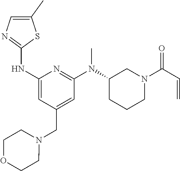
C1(NC2=NC=C(C)S2)=CC(CN2CCOCC2)=CC(N(C2CCCN(C(C=C)=O)C2)C)=N1
